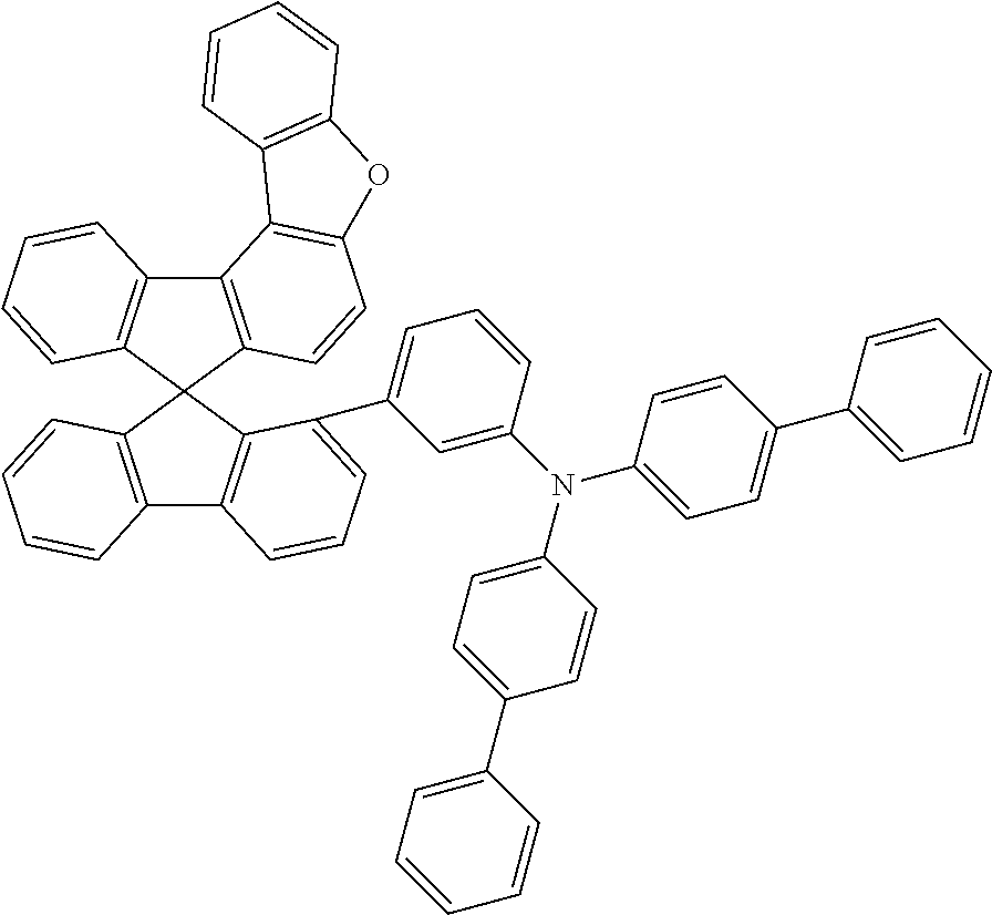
C12=C(C3(C4=C1C=CC=C4C1=CC=CC(N(C4=CC=C(C5=CC=CC=C5)C=C4)C4=CC=C(C5=CC=CC=C5)C=C4)=C1)C1=C(C4=C3C=CC=C4)C3=C(C=C1)OC1=C3C=CC=C1)C=CC=C2
